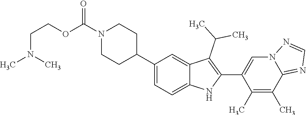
N1(C(OCCN(C)C)=O)CCC(C2=CC=C3C(=C2)C(C(C)C)=C(C2=CN4C(=NC=N4)C(C)=C2C)N3)CC1
